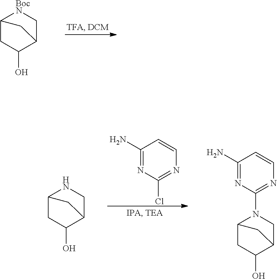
C12CC(O)C(C[BocN]1)C2.C1(N)=NC(Cl)=NC=C1.C12CC(O)C(CN1)C2.C12CC(O)C(CN1C1=NC=CC(N)=N1)C2
